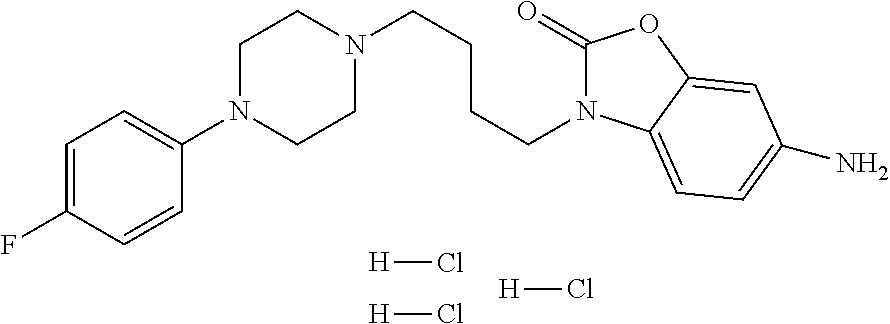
C1=C(F)C=CC(N2CCN(CCCCN3C(=O)OC4=CC(N)=CC=C34)CC2)=C1.[H]Cl.[H]Cl.[H]Cl
